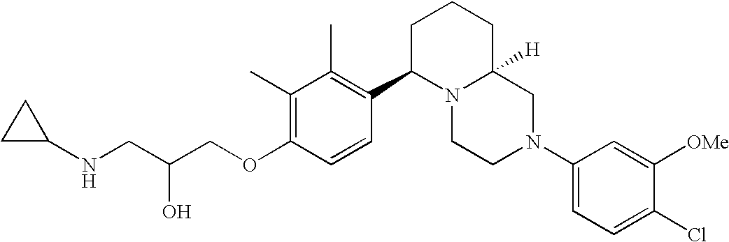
C1(C)=C(OCC(CNC2CC2)O)C=CC(C2N3C([H])(CCC2)CN(C2=CC=C(Cl)C([OMe])=C2)CC3)=C1C
